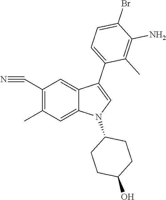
C12=CC(C)=C(C#N)C=C1C(C1=CC=C(Br)C(N)=C1C)=CN2C1CCC(O)CC1
